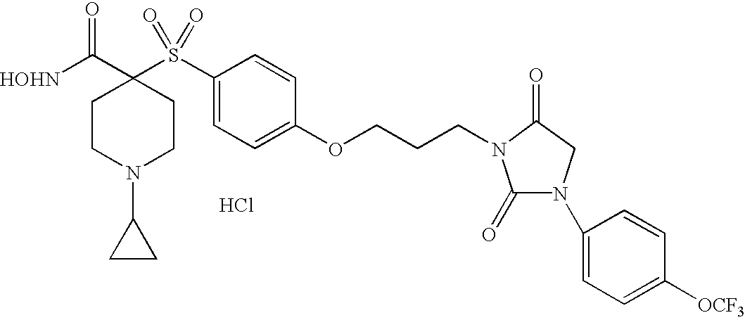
[HOHN]C(C1(S(C2=CC=C(OCCCN3C(=O)N(C4=CC=C([OCF3])C=C4)CC3=O)C=C2)(=O)=O)CCN(C2CC2)CC1)=O.Cl
